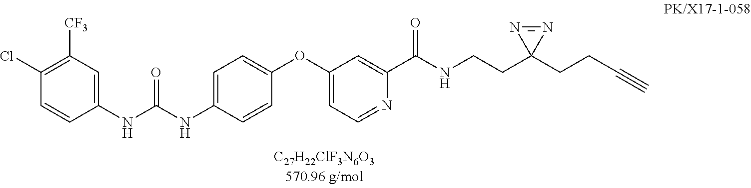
C1(Cl)=C([CF3])C=C(NC(NC2=CC=C(OC3=CC=NC(C(NCCC4(CCC#C)N=N4)=O)=C3)C=C2)=O)C=C1
